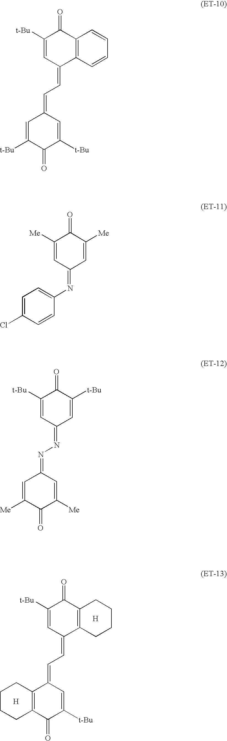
C1([t-Bu])=CC(=CC=C2C3=C(C(=O)C([t-Bu])=C2)CCCC3)C2=C(C1=O)CCCC2.[H].[H].C1([t-Bu])=CC(=CC=C2C3=C(C(=O)C([t-Bu])=C2)C=CC=C3)C=C([t-Bu])C1=O.C1([Me])=CC(=NC2=CC=C(Cl)C=C2)C=C([Me])C1=O.C1([t-Bu])=CC(=NN=C2C=C([Me])C(=O)C([Me])=C2)C=C([t-Bu])C1=O
